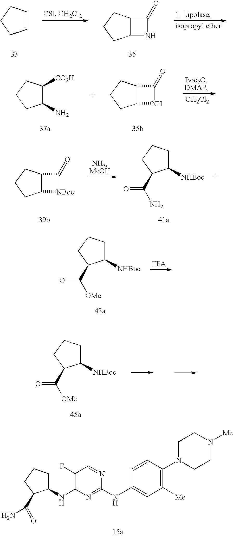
C12C(CCC1)C(=O)[NBoc]2.C1([NHBoc])CCCC1C(N)=O.C12C(CCC1)C(=O)N2.C1=CCCC1.C1(N)C([CO2H])CCC1.C12C(CCC1)C(=O)N2.[CH2Cl2].C1([NHBoc])CCCC1C([OMe])=O.C1([NHBoc])CCCC1C([OMe])=O.C1(NC2=C(F)C=NC(NC3=CC([Me])=C(N4CCN([Me])CC4)C=C3)=N2)CCCC1C(N)=O
